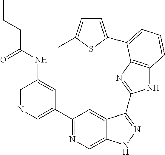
C1=NC=C(C2=NC=C3C(=C2)C(C2=NC4=C(N2)C=CC=C4C2=CC=C(C)S2)=NN3)C=C1NC(CCC)=O
